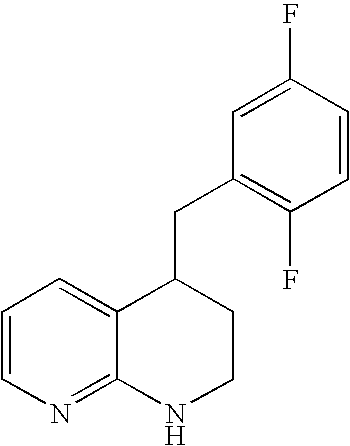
C1=CC(F)=C(CC2C3=CC=CN=C3NCC2)C=C1F
